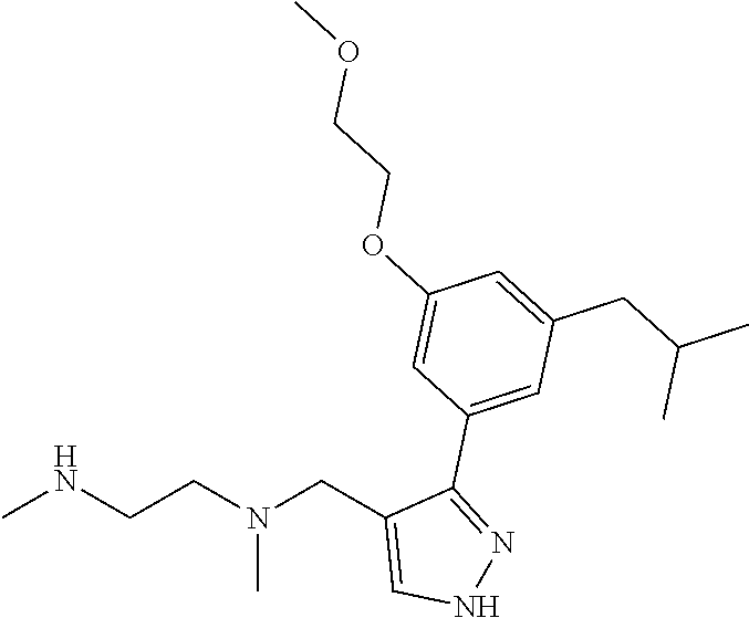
CNCCN(CC1=CNN=C1C1=CC(CC(C)C)=CC(OCCOC)=C1)C
